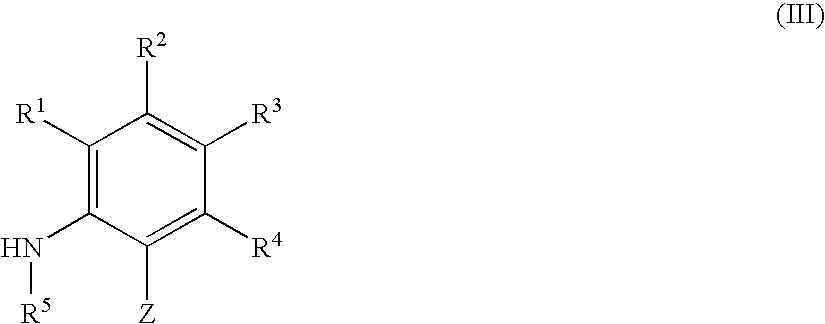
C1([R1])=C(N[R5])C([Z])=C([R4])C([R3])=C1[R2]
